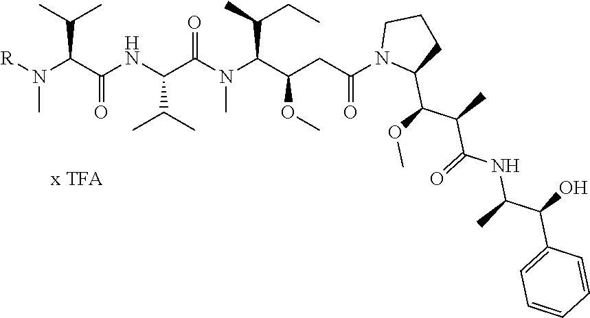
[R]N(C(C(NC(C(N(C(C(CC(=O)N1C(C(OC)C(C)C(=O)NC(C)C(C2=CC=CC=C2)O)CCC1)OC)C(C)CC)C)=O)C(C)C)=O)C(C)C)C
